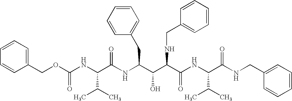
C1(COC(NC(C(NC(C(C(C(NC(C(NCC2=CC=CC=C2)=O)C(C)C)=O)NCC2=CC=CC=C2)O)CC2=CC=CC=C2)=O)C(C)C)=O)=CC=CC=C1
